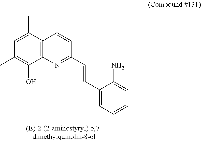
C12=C(C(C)=CC(C)=C1O)C=CC(C=CC1=CC=CC=C1N)=N2
